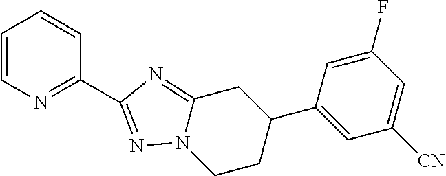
C1=CN=C(C2=NN3C(=N2)CC(C2=CC([CN])=CC(F)=C2)CC3)C=C1
